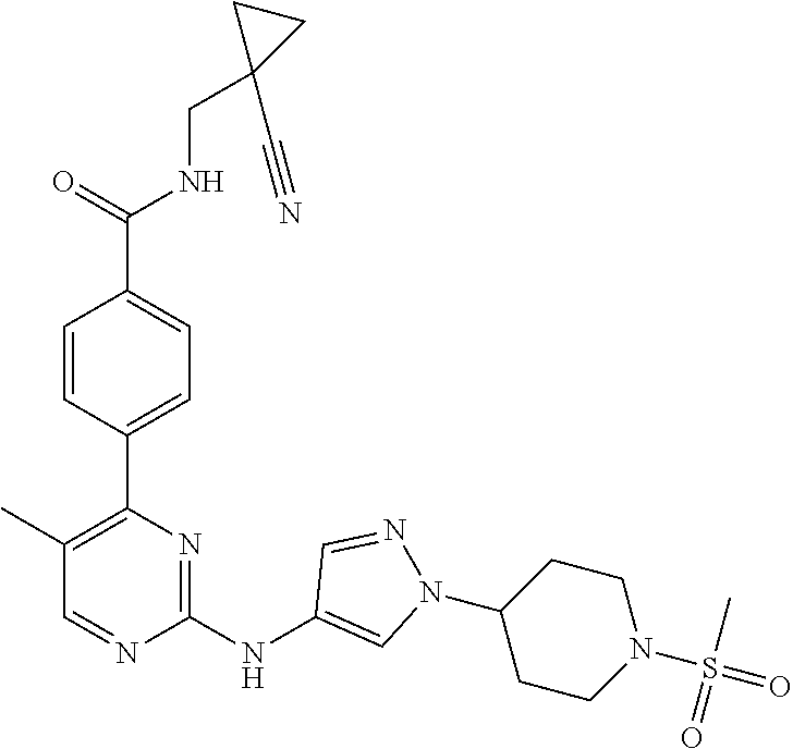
C1(CNC(C2=CC=C(C3=C(C)C=NC(NC4=CN(C5CCN(S(=O)(=O)C)CC5)N=C4)=N3)C=C2)=O)(C#N)CC1
